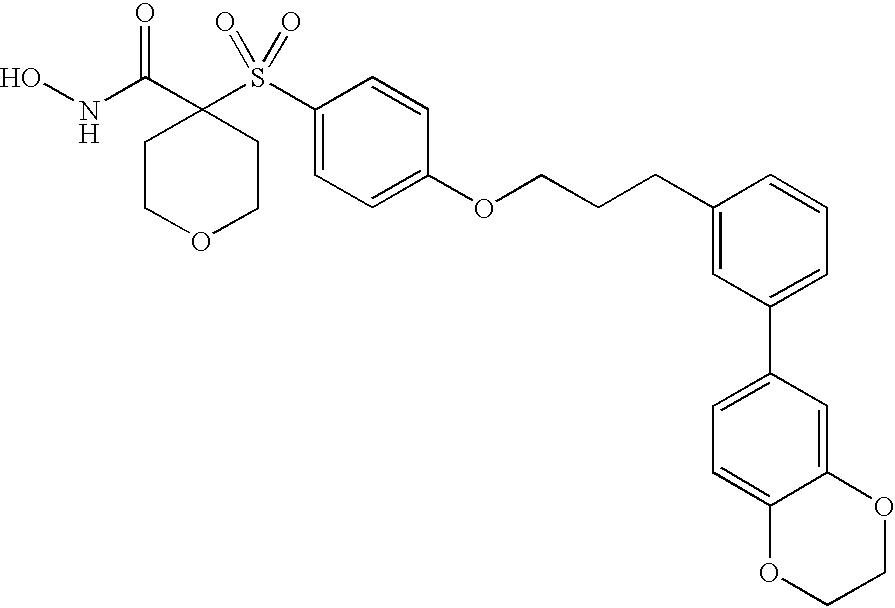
N(C(C1(S(C2=CC=C(OCCCC3=CC(C4=CC=C5C(=C4)OCCO5)=CC=C3)C=C2)(=O)=O)CCOCC1)=O)O
